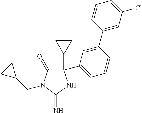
C1(C2CC2)(C2=CC=CC(C3=CC(Cl)=CC=C3)=C2)C(=O)N(CC2CC2)C(=N)N1
